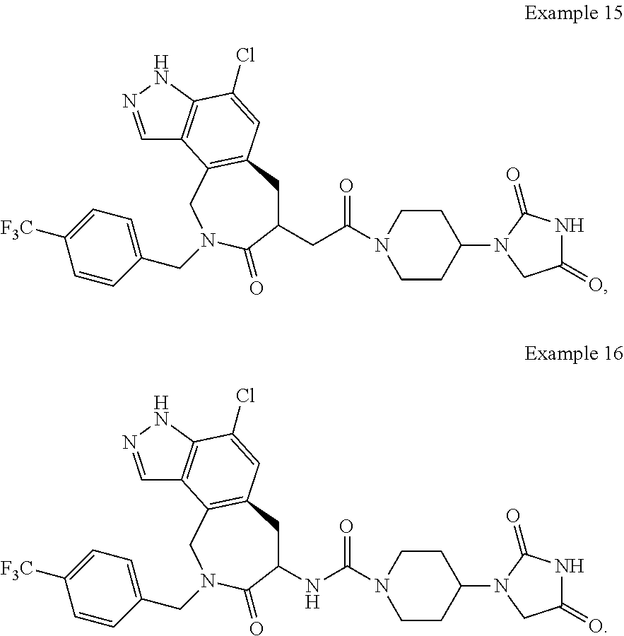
C1=NNC2=C1C1=C(C=C2Cl)CC(CC(N2CCC(N3C(=O)NC(=O)C3)CC2)=O)C(=O)N(CC2=CC=C([F3C])C=C2)C1.C1=NNC2=C1C1=C(C=C2Cl)CC(NC(N2CCC(N3C(=O)NC(=O)C3)CC2)=O)C(=O)N(CC2=CC=C([F3C])C=C2)C1
